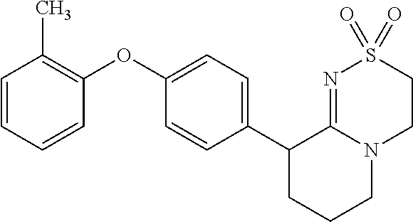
C1(C2CCCN3C2=NS(=O)(=O)CC3)=CC=C(OC2=C(C)C=CC=C2)C=C1
